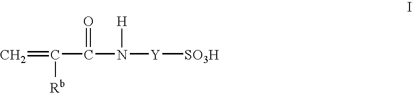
C=C(C(=O)N([Y][SO3H])[H])[Rb]
